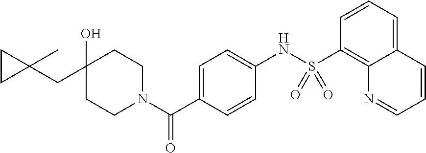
C(C1(O)CCN(C(C2=CC=C(NS(C3=C4C(=CC=C3)C=CC=N4)(=O)=O)C=C2)=O)CC1)C1(C)CC1
